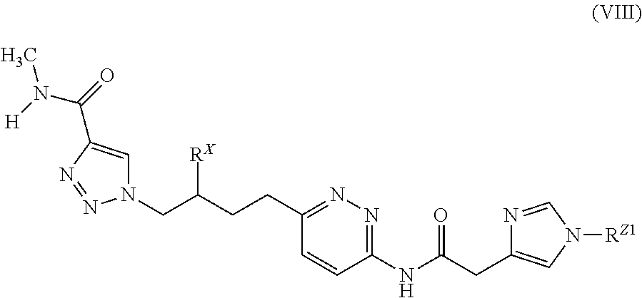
C1(NC(CC2=CN([RZ1])C=N2)=O)=NN=C(CCC(CN2C=C(C(=O)N([H])C)N=N2)[RX])C=C1
